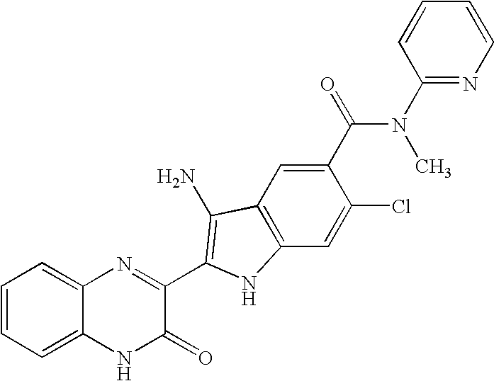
C1=C2C(=CC=C1)N=C(C1=C(N)C3=C(C=C(Cl)C(C(N(C4=NC=CC=C4)C)=O)=C3)N1)C(=O)N2
